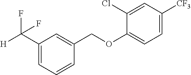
C1(C([H])(F)F)=CC=CC(COC2=CC=C([CF3])C=C2Cl)=C1
